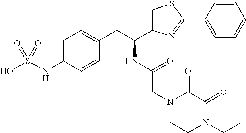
OS(NC1=CC=C(CC(C2=CSC(C3=CC=CC=C3)=N2)NC(CN2CCN(CC)C(=O)C2=O)=O)C=C1)(=O)=O
